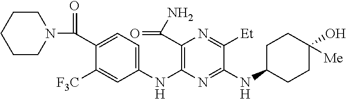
C1(NC2=C(C(N)=O)N=C([Et])C(NC3CCC(O)([Me])CC3)=N2)=CC=C(C(N2CCCCC2)=O)C([F3C])=C1
